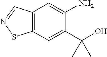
C12=C(C=C(C(O)(C)C)C(N)=C1)SN=C2
